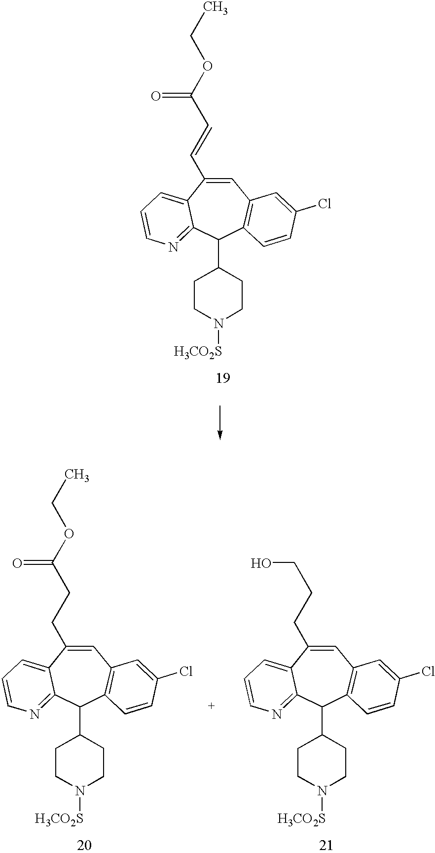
C1=C(C=CC(OCC)=O)C2=CC=CN=C2C(C2CCN([H3CO2S])CC2)C2=C1C=C(Cl)C=C2.C1=C(CCC(OCC)=O)C2=CC=CN=C2C(C2CCN([H3CO2S])CC2)C2=C1C=C(Cl)C=C2.C1=C(CCCO)C2=CC=CN=C2C(C2CCN([H3CO2S])CC2)C2=C1C=C(Cl)C=C2
